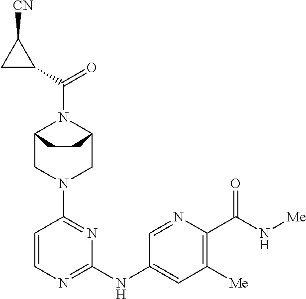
C12CN(C3=NC(NC4=CC([Me])=C(C(N[Me])=O)N=C4)=NC=C3)CC(N1C(=O)C1C([CN])C1)CC2
